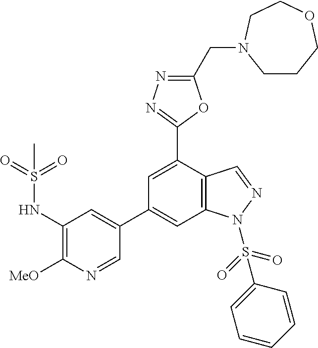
C1(NS(=O)(=O)C)=C([MeO])N=CC(C2=CC3=C(C(C4=NN=C(CN5CCCOCC5)O4)=C2)C=NN3S(=O)(=O)C2=CC=CC=C2)=C1
